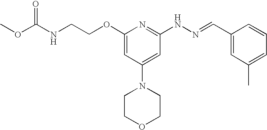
N(CCOC1=CC(N2CCOCC2)=CC(NN=CC2=CC(C)=CC=C2)=N1)C(OC)=O
